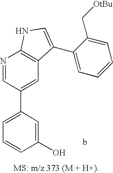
C1=C(C2=CC3=C(N=C2)NC=C3C2=CC=CC=C2C[OtBu])C=C(O)C=C1
